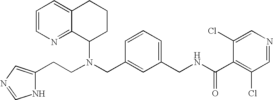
N(CC1=CC(CNC(C2=C(Cl)C=NC=C2Cl)=O)=CC=C1)(C1CCCC2=CC=CN=C12)CCC1=CN=CN1
